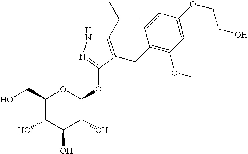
C1(C(C)C)=C(CC2=C(OC)C=C(OCCO)C=C2)C(OC2OC(CO)C(O)C(O)C2O)=NN1
